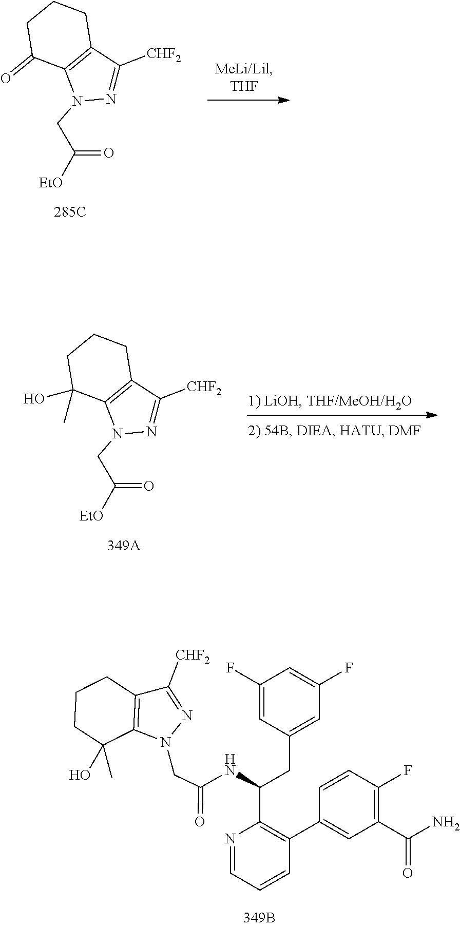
C1CCC(O)(C)C2=C1C([CHF2])=NN2CC(=O)NC(C1=C(C2=CC(C(N)=O)=C(F)C=C2)C=CC=N1)CC1=CC(F)=CC(F)=C1.C1CCC(=O)C2=C1C([CHF2])=NN2CC([EtO])=O.C1CCC(O)(C)C2=C1C([CHF2])=NN2CC([EtO])=O
